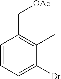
C1=CC=C(Br)C(C)=C1C[OAc]
